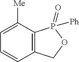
C1=C([Me])C2=C(C=C1)COP2(=O)[Ph]
